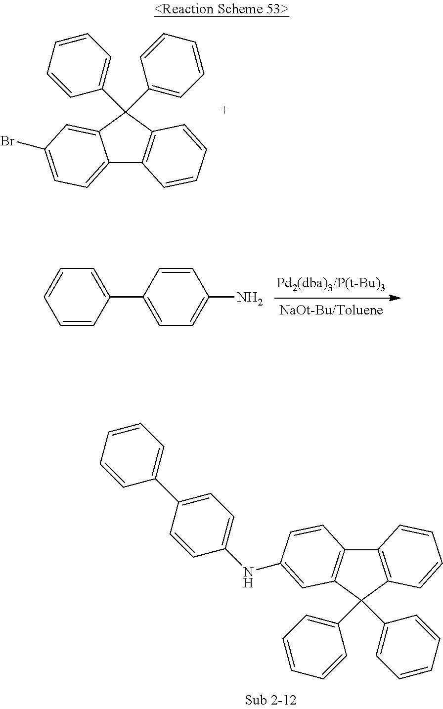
C1(N)=CC=C(C2=CC=CC=C2)C=C1.C12=CC=C(Br)C=C1C(C1=CC=CC=C1)(C1=CC=CC=C1)C1=C2C=CC=C1.C12=C(C(C3=CC=CC=C3)(C3=CC=CC=C3)C3=C1C=CC=C3)C=C(NC1=CC=C(C3=CC=CC=C3)C=C1)C=C2
